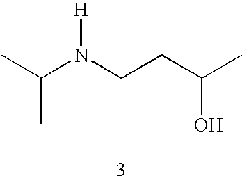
CC(N(CCC(C)O)[H])C
